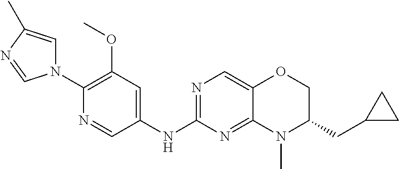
N1(C2=C(OC)C=C(NC3=NC=C4C(=N3)N(C)C(CC3CC3)CO4)C=N2)C=C(C)N=C1
